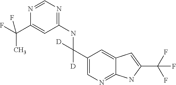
C1(NC(C2=CN=C3C(=C2)C=C(C(F)(F)F)N3)([D])[D])=NC=NC(C(F)(C)F)=C1
